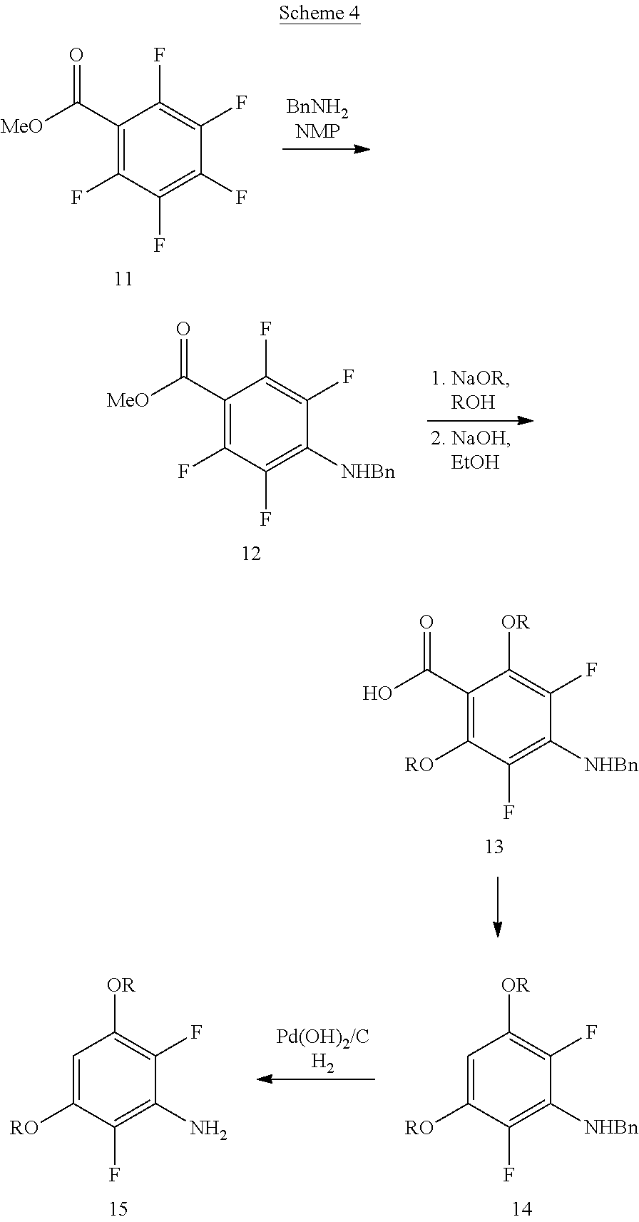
C1(C([MeO])=O)=C(F)C(F)=C(F)C(F)=C1F.C1(C([MeO])=O)=C(F)C(F)=C([NHBn])C(F)=C1F.C1(C(O)=O)=C([RO])C(F)=C([NHBn])C(F)=C1[OR].C1=C([RO])C(F)=C(N)C(F)=C1[OR].C1=C([RO])C(F)=C([NHBn])C(F)=C1[OR]
